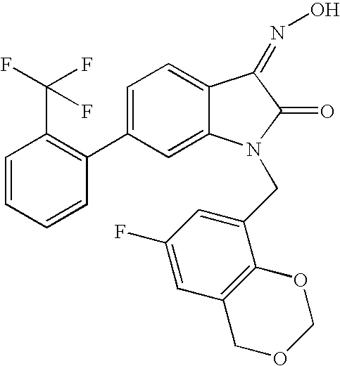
C1=C(C2=C(C(F)(F)F)C=CC=C2)C=C2C(=C1)C(=NO)C(=O)N2CC1=CC(F)=CC2=C1OCOC2
